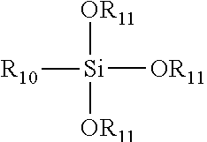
[OR11][Si]([OR11])([OR11])[R10]
